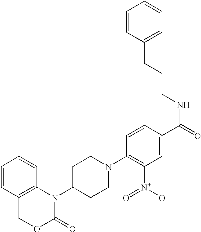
C1=CC2=C(C=C1)N(C1CCN(C3=C([N+]([O-])=O)C=C(C(=O)NCCCC4=CC=CC=C4)C=C3)CC1)C(=O)OC2
